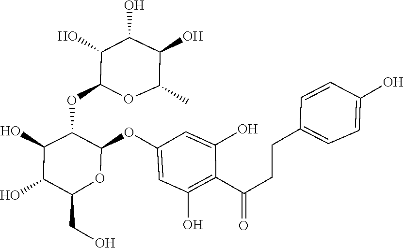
C1(OC2C(O)C(O)C(O)C(C)O2)C(OC2=CC(O)=C(C(=O)CCC3=CC=C(O)C=C3)C(O)=C2)OC(CO)C(O)C1O
